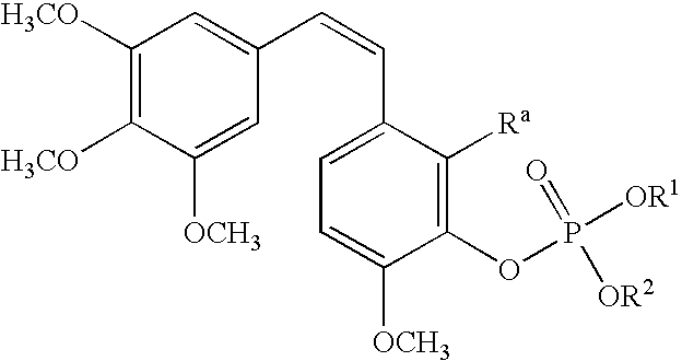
C1([H3CO])=C([H3CO])C([OCH3])=CC(C=CC2=CC=C([OCH3])C(OP([OR1])(=O)[OR2])=C2[Ra])=C1
